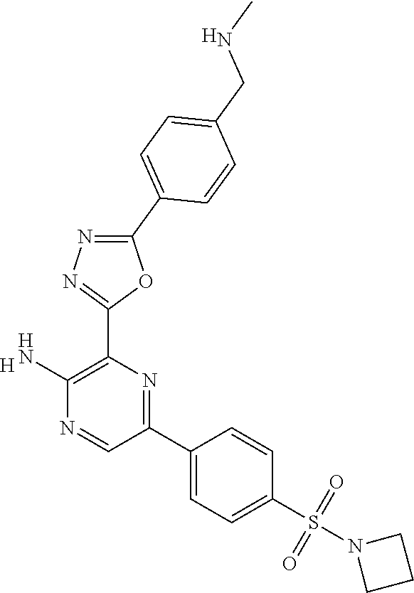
[H].C1(N)=C(C2=NN=C(C3=CC=C(CNC)C=C3)O2)N=C(C2=CC=C(S(N3CCC3)(=O)=O)C=C2)C=N1.[H]
